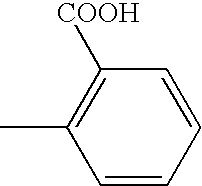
C1([COOH])=C(C)C=CC=C1
